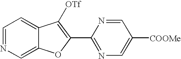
[OTf]C1=C(C2=NC=C([COOMe])C=N2)OC2=CN=CC=C21
